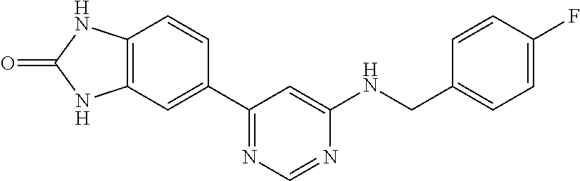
N1=C(C2=CC3=C(C=C2)NC(=O)N3)C=C(NCC2=CC=C(F)C=C2)N=C1
